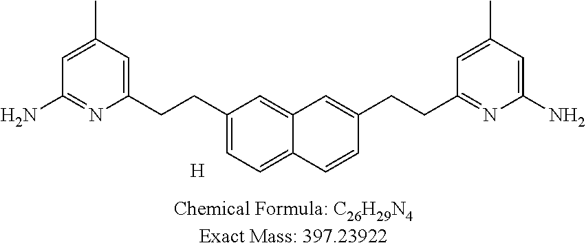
C1=C(C)C=C(CCC2=CC=C3C(=C2)C=C(CCC2=NC(N)=CC(C)=C2)C=C3)N=C1N.[H]
